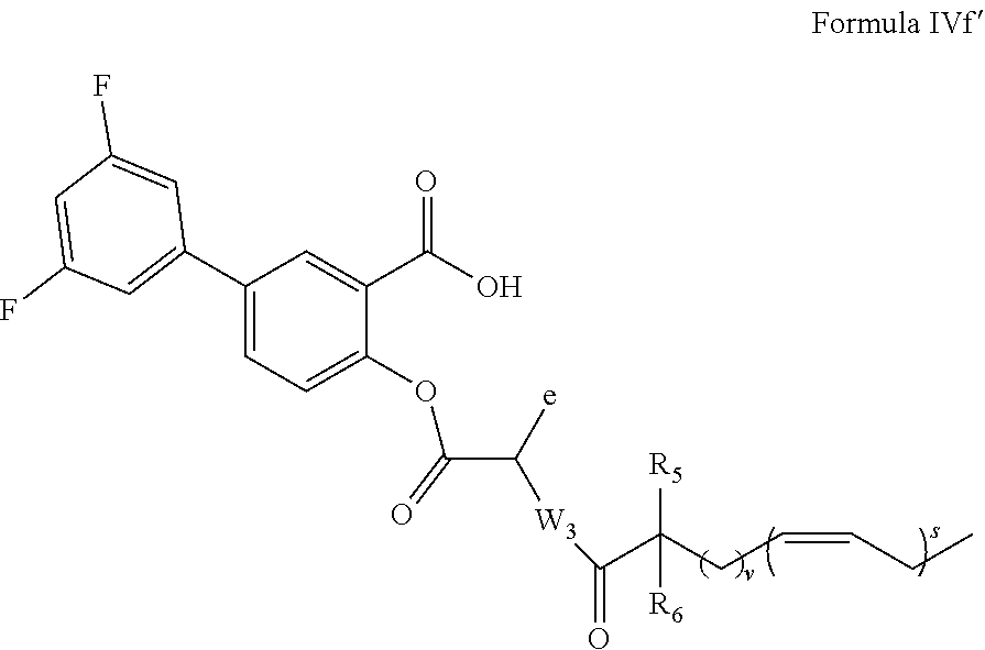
C1(C2=CC(F)=CC(F)=C2)=CC=C(OC(C([W3]C(C(CC=CCC)([R5])[R6])=O)[e])=O)C(C(O)=O)=C1
